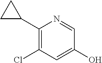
C1(C2CC2)=C(Cl)C=C(O)C=N1
